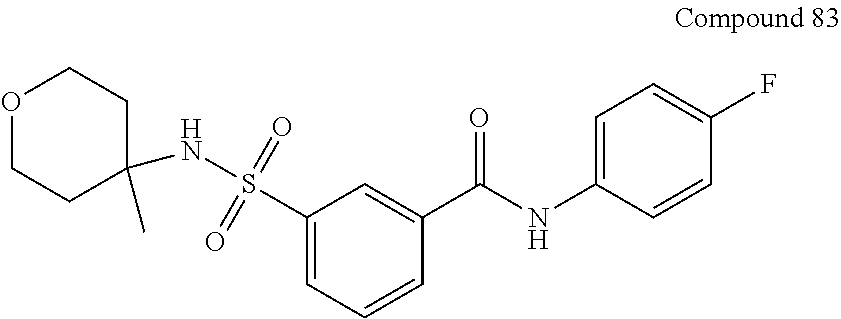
N(S(=O)(=O)C1=CC=CC(C(NC2=CC=C(F)C=C2)=O)=C1)C1(C)CCOCC1
